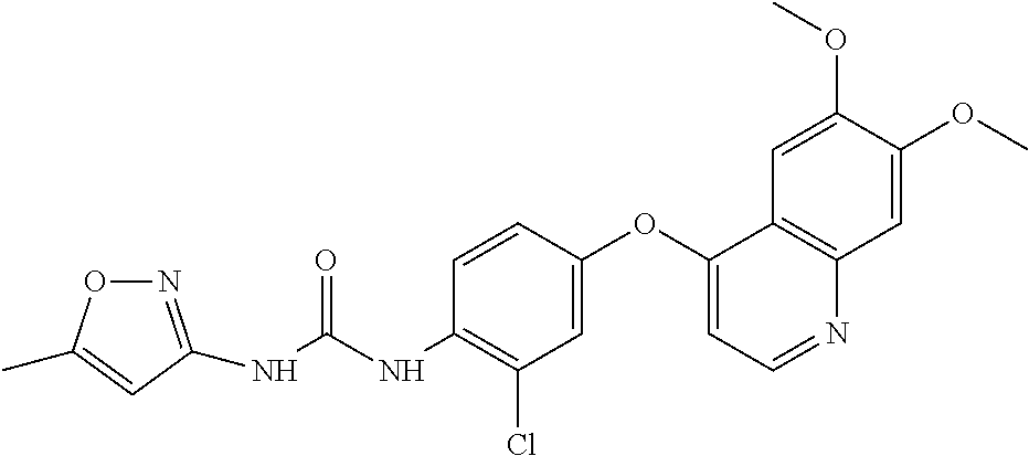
N1=C(NC(NC2=C(Cl)C=C(OC3=CC=NC4=C3C=C(OC)C(OC)=C4)C=C2)=O)C=C(C)O1
